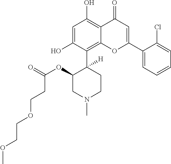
C1=C(O)C(C2([H])C(OC(CCOCCOC)=O)CN(C)CC2)=C2C(=C1O)C(=O)C=C(C1=CC=CC=C1Cl)O2
